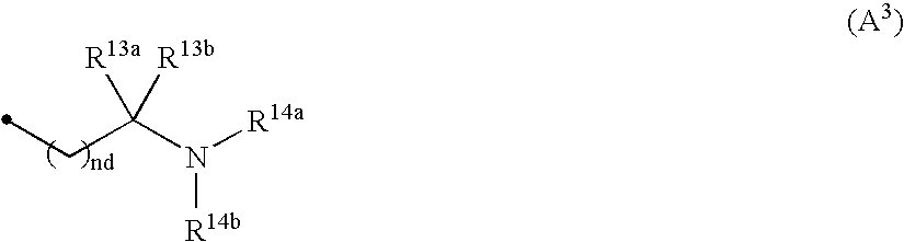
C(C(N([R14a])[R14b])([R13b])[R13a])C
